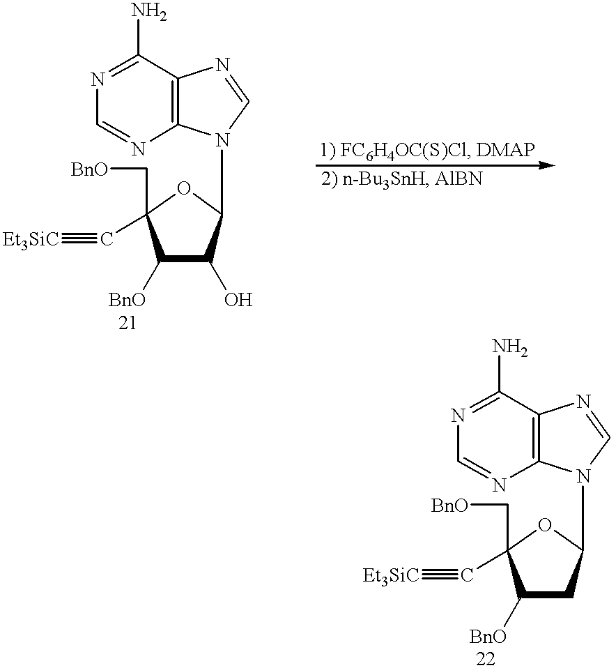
C1([BnO])C(C[BnO])(C#[Et3SiC])OC(N2C3=C(N=C2)C(N)=NC=N3)C1O.C1([BnO])C(C[BnO])(C#[Et3SiC])OC(N2C3=C(N=C2)C(N)=NC=N3)C1
